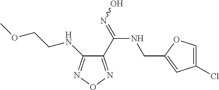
C1(NCCOC)=NON=C1C(NCC1=CC(Cl)=CO1)=NO
